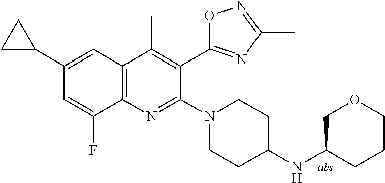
C1(C2CC2)=CC2=C(N=C(N3CCC(NC4CCCOC4)CC3)C(C3=NC(C)=NO3)=C2C)C(F)=C1
